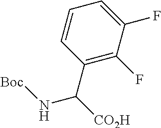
C1=CC(C([CO2H])N[Boc])=C(F)C(F)=C1
